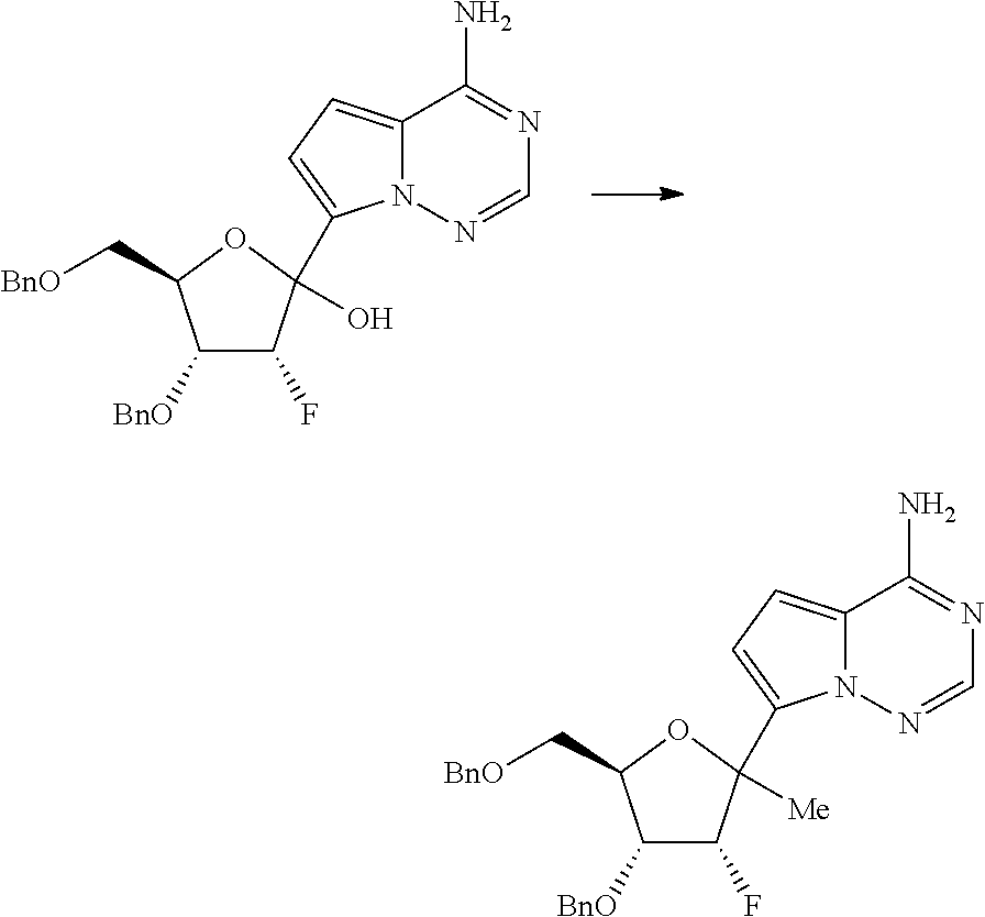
N12C(=CC=C1C1(O)C(F)C([BnO])C(C[BnO])O1)C(N)=NC=N2.N12C(=CC=C1C1([Me])C(F)C([BnO])C(C[BnO])O1)C(N)=NC=N2
